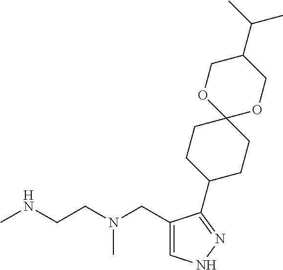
CNCCN(CC1=CNN=C1C1CCC2(CC1)OCC(C(C)C)CO2)C
